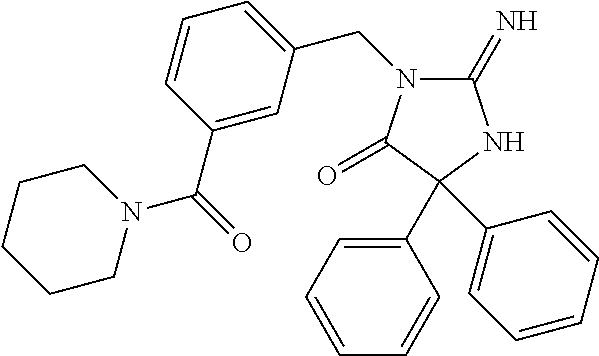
C1(C2(C3=CC=CC=C3)C(=O)N(CC3=CC=CC(C(=O)N4CCCCC4)=C3)C(=N)N2)=CC=CC=C1
